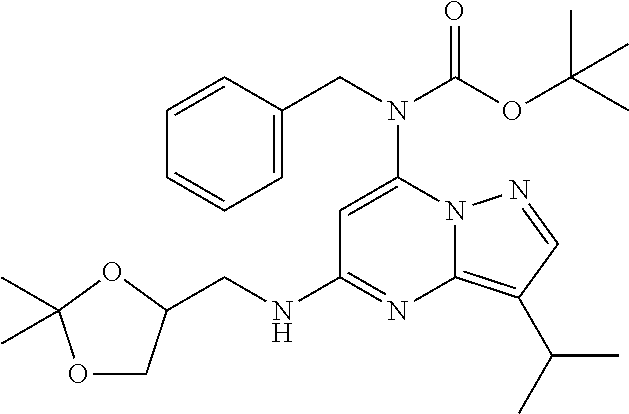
C12=C(C(C)C)C=NN1C(N(CC1=CC=CC=C1)C(OC(C)(C)C)=O)=CC(NCC1COC(C)(C)O1)=N2
